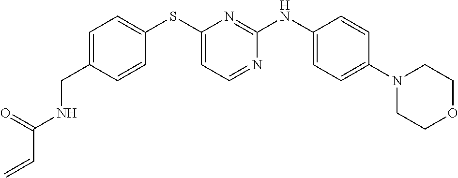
C1(CNC(C=C)=O)=CC=C(SC2=CC=NC(NC3=CC=C(N4CCOCC4)C=C3)=N2)C=C1
